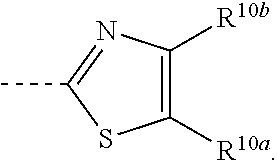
C1([R10a])=C([R10b])N=C(C)S1
